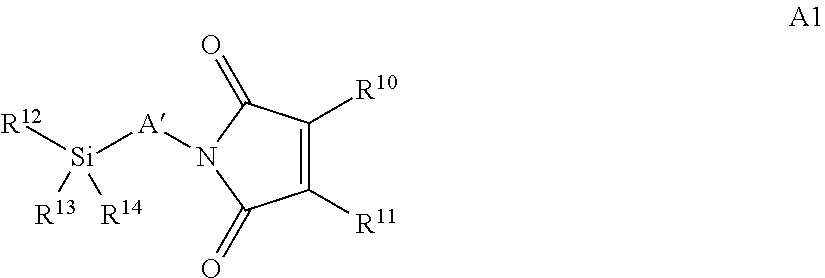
C1([R11])=C([R10])C(=O)N([A][Si]([R12])([R14])[R13])C1=O
